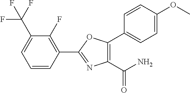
C1(C2=NC(C(N)=O)=C(C3=CC=C(OC)C=C3)O2)=C(F)C(C(F)(F)F)=CC=C1
